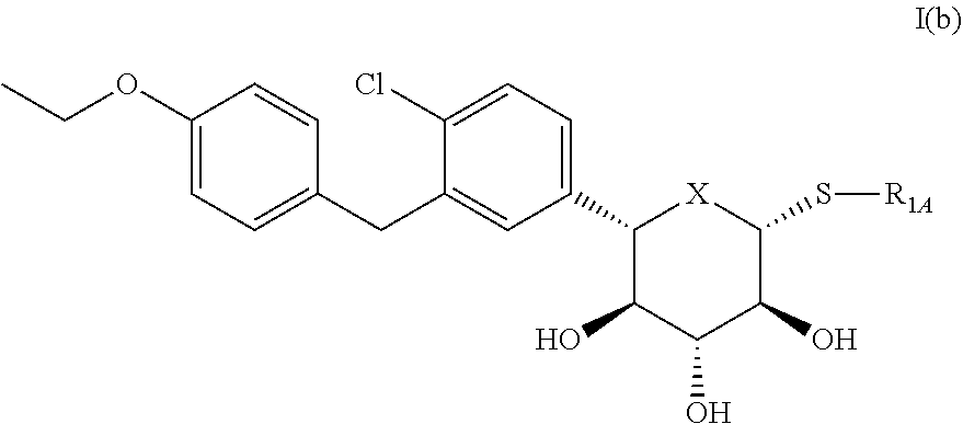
C1(C2=CC=C(Cl)C(CC3=CC=C(OCC)C=C3)=C2)C(O)C(O)C(O)C(S[R1A])[X]1
